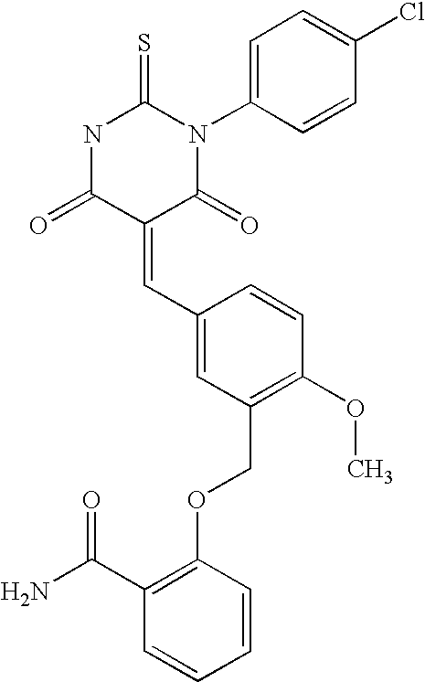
N1C(=O)C(=CC2=CC(COC3=C(C(N)=O)C=CC=C3)=C(OC)C=C2)C(=O)N(C2=CC=C(Cl)C=C2)C1=S
